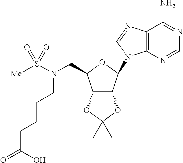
N(S([Me])(=O)=O)(CC1OC(N2C3=C(C(N)=NC=N3)N=C2)C2C1OC(C)(C)O2)CCCCC(=O)O
